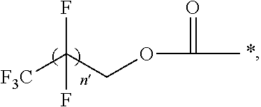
FC([F3C])(COC(=O)C)F
